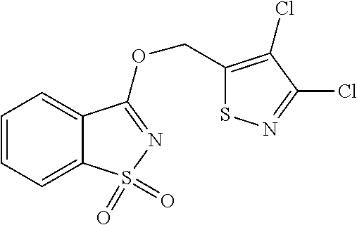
C12=CC=CC=C1C(OCC1=C(Cl)C(Cl)=NS1)=NS2(=O)=O
